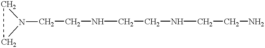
N1(CCNCCNCCN)CC1
